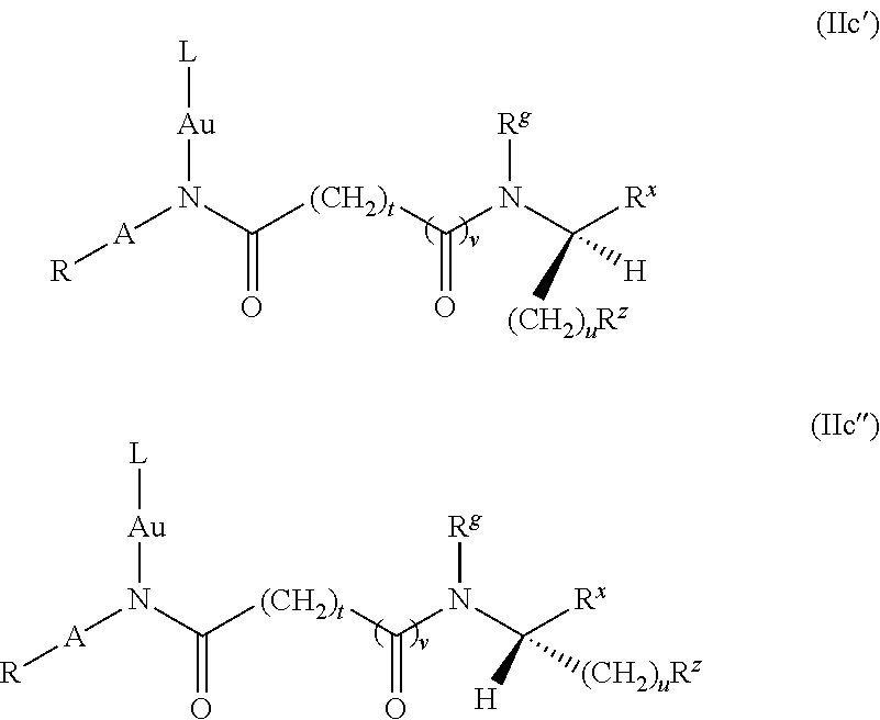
[A](N(C([(CH2)t]C(N(C([(CH2)uRz])([H])[Rx])[Rg])=O)=O)[Au][L])[R].[A](N(C([(CH2)t]C(N(C([(CH2)uRz])([H])[Rx])[Rg])=O)=O)[Au][L])[R]
